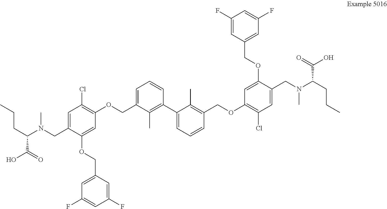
C(C(N(CC1=CC(Cl)=C(OCC2=CC=CC(C3=CC=CC(COC4=C(Cl)C=C(CN(C(CCC)C(O)=O)C)C(OCC5=CC(F)=CC(F)=C5)=C4)=C3C)=C2C)C=C1OCC1=CC(F)=CC(F)=C1)C)C(O)=O)CC
